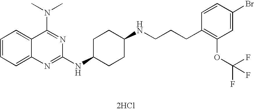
[2HCl].C1=CC=C2C(=C1)C(N(C)C)=NC(NC1CCC(NCCCC3=C(OC(F)(F)F)C=C(Br)C=C3)CC1)=N2
